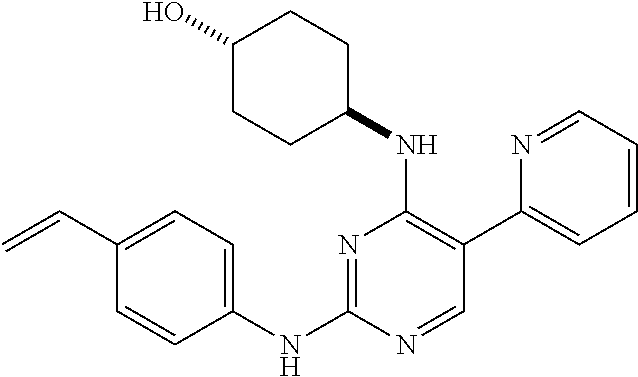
N1=C(NC2=CC=C(C=C)C=C2)N=CC(C2=CC=CC=N2)=C1NC1CCC(O)CC1
